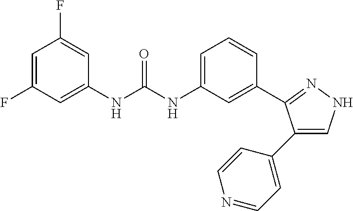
C1=C(F)C=C(NC(NC2=CC=CC(C3=NNC=C3C3=CC=NC=C3)=C2)=O)C=C1F
